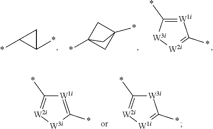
C1(*)CC1*.C12(*)CC(*)(C1)C2.[W1i]1=C(*)[W3i][W2i]=C1*.[W1i]1=C(*)[W3i][W2i]=C1*.[W3i]1C(*)=[W2i][W1i]=C1*
